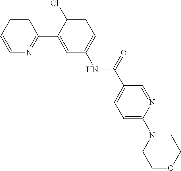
C1=CC=CN=C1C1=CC(NC(=O)C2=CC=C(N3CCOCC3)N=C2)=CC=C1Cl
